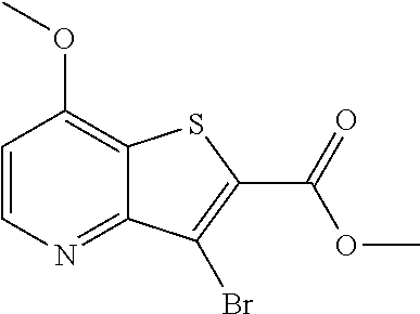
C1=CN=C2C(=C1OC)SC(C(OC)=O)=C2Br
